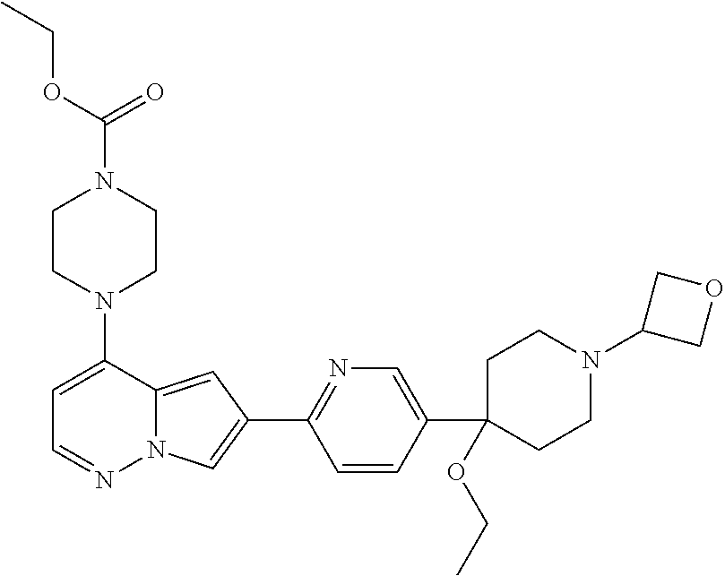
N1(C2=CC=NN3C2=CC(C2=NC=C(C4(OCC)CCN(C5COC5)CC4)C=C2)=C3)CCN(C(=O)OCC)CC1
